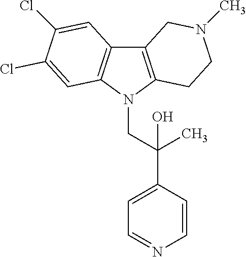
C12=C(N(CC(C3=CC=NC=C3)(C)O)C3=C1C=C(Cl)C(Cl)=C3)CCN(C)C2
